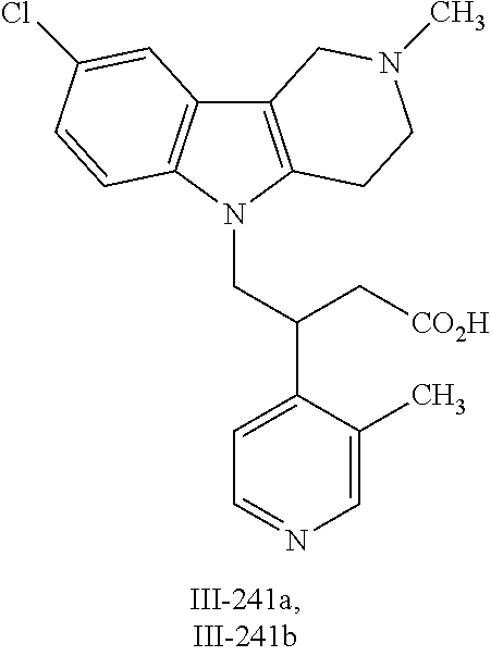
C12=C(N(CC(C3=CC=NC=C3C)C[CO2H])C3=C1C=C(Cl)C=C3)CCN(C)C2
